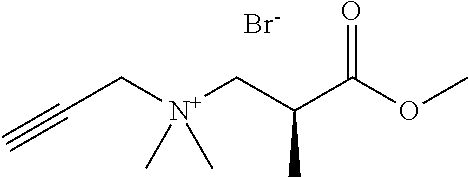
C(C[N+](CC(C(OC)=O)C)(C)C)#C.[Br-]
